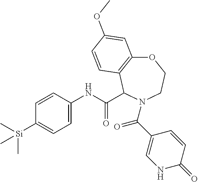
C1=CC(NC(=O)C2C3=C(OCCN2C(C2=CNC(=O)C=C2)=O)C=C(OC)C=C3)=CC=C1[Si](C)(C)C
